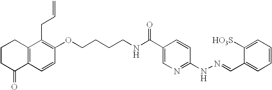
C1=CC2=C(C(CC=C)=C1OCCCCNC(C1=CN=C(NN=CC3=CC=CC=C3[HO3S])C=C1)=O)CCCC2=O
